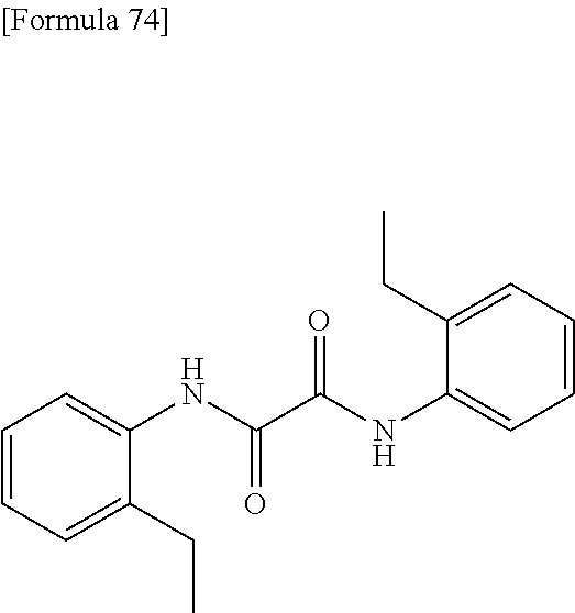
C1=CC=C(CC)C(NC(C(NC2=CC=CC=C2CC)=O)=O)=C1
